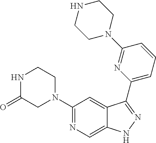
C1(N2CC(=O)NCC2)=NC=C2C(=C1)C(C1=CC=CC(N3CCNCC3)=N1)=NN2
